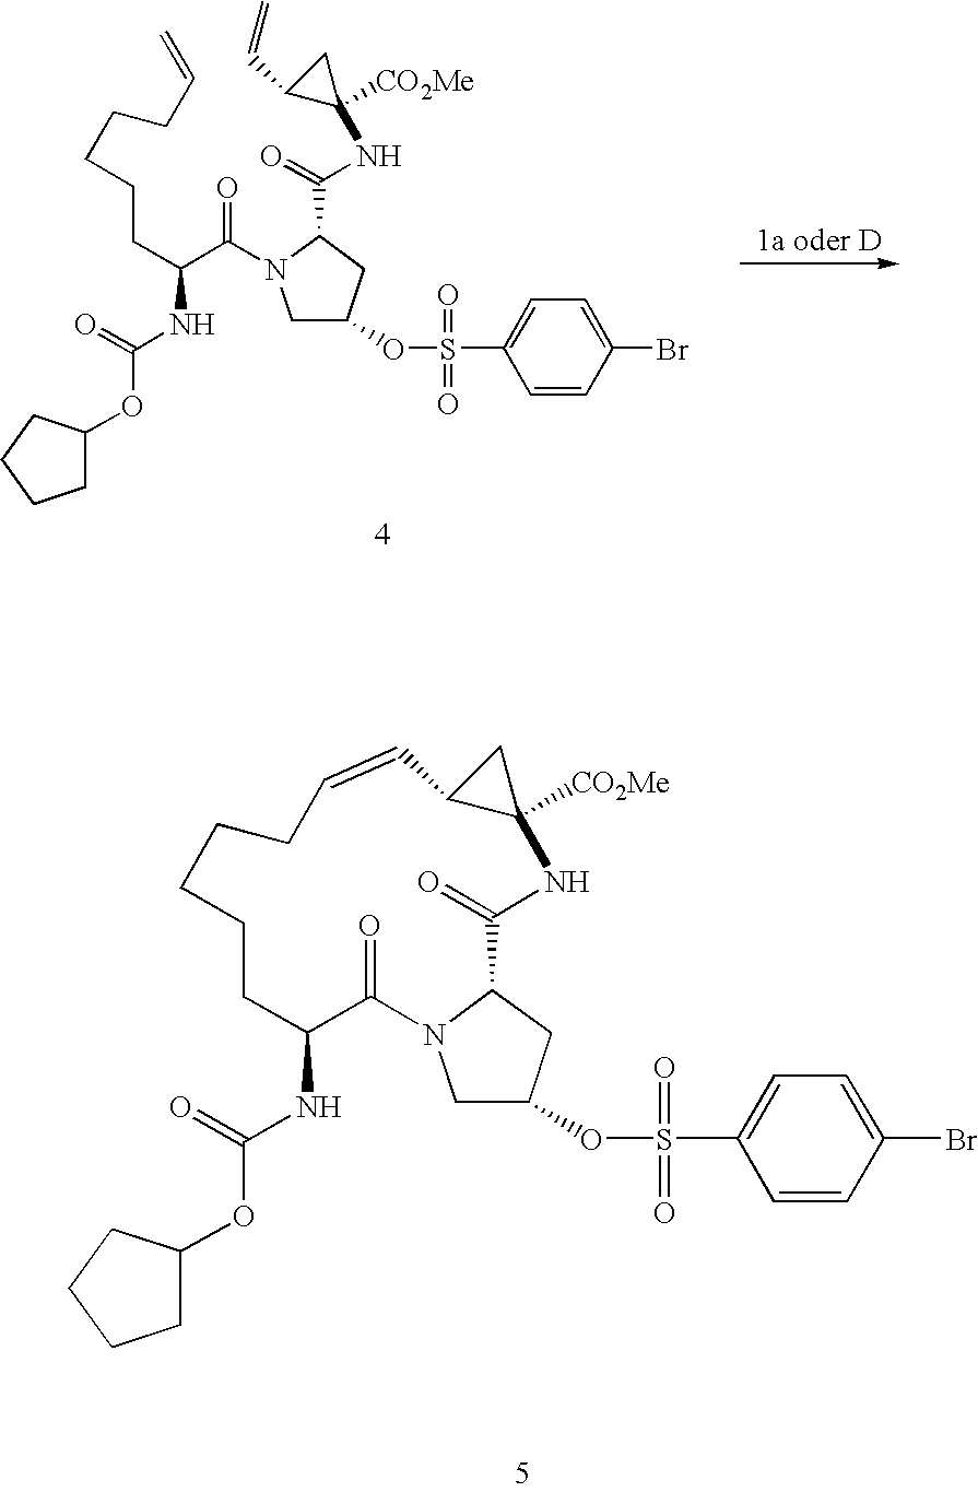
C1=CC(Br)=CC=C1S(=O)(=O)OC1CN(C(C(NC(OC2CCCC2)=O)CCCCCC=C)=O)C(C(=O)NC2([CO2Me])CC2C=C)C1.C1=CC(Br)=CC=C1S(=O)(=O)OC1CN2C(C1)C(=O)NC1([CO2Me])CC1C=CCCCCCC(NC(OC1CCCC1)=O)C2=O
